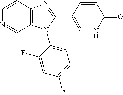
C12=C(C=CN=C1)N=C(C1=CNC(=O)C=C1)N2C1=CC=C(Cl)C=C1F
